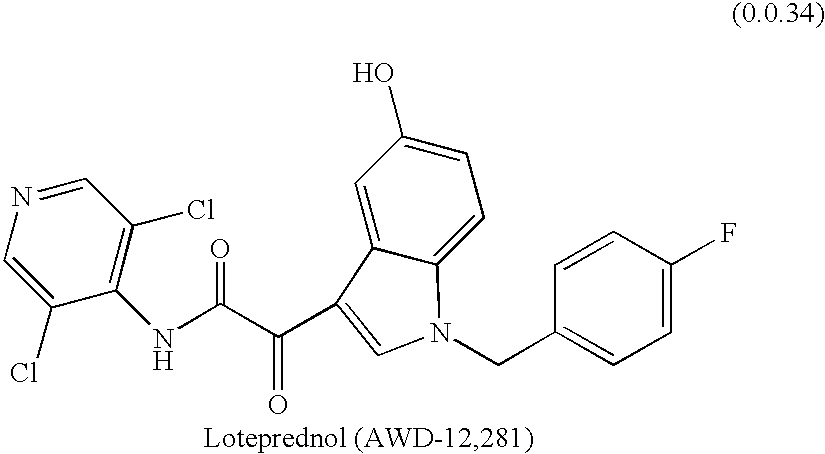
C1(Cl)=CN=CC(Cl)=C1NC(=O)C(C1=CN(CC2=CC=C(F)C=C2)C2=CC=C(O)C=C21)=O
